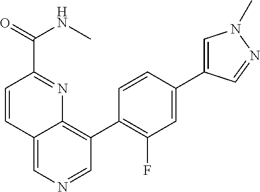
C12=CN=CC(C3=C(F)C=C(C4=CN(C)N=C4)C=C3)=C1N=C(C(NC)=O)C=C2
